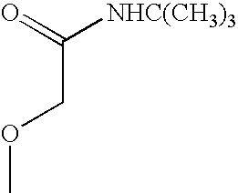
C(COC)(=O)[NHC(CH3)3]
